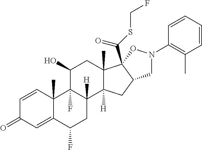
C1=CC2(C)C(=CC1=O)C(F)CC1([H])C2(F)C(O)CC2(C)C1([H])CC1C2(C(SCF)=O)ON(C2=C(C)C=CC=C2)C1
